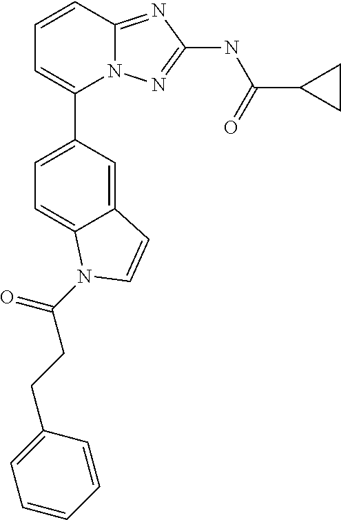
C1=CC2=NC(NC(C3CC3)=O)=NN2C(C2=CC=C3C(=C2)C=CN3C(=O)CCC2=CC=CC=C2)=C1
